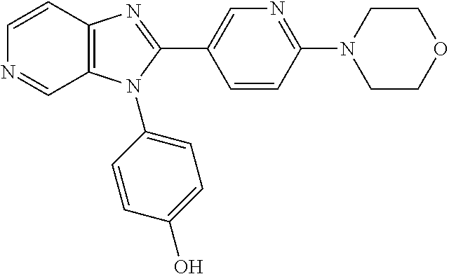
C1=CC2=C(C=N1)N(C1=CC=C(O)C=C1)C(C1=CN=C(N3CCOCC3)C=C1)=N2
